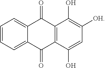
C1=CC=C2C(=C1)C(=O)C1=C(C2=O)C(O)=CC([OH])=C1O
